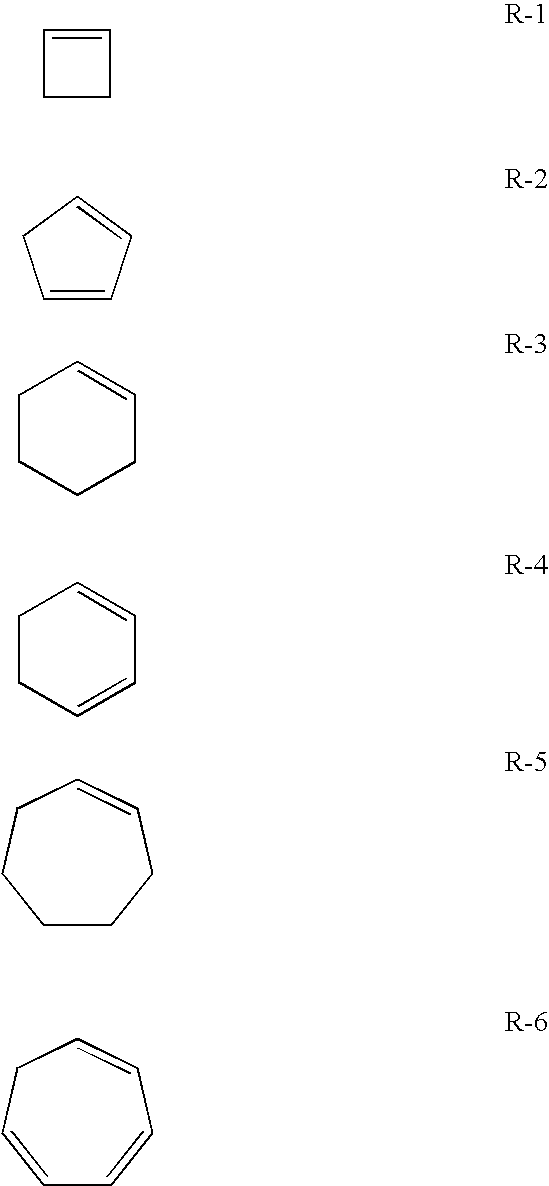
C1=CCC1.C1=CC=CC1.C1CCCC=C1.C1CC=CC=C1.C1CCC=CCC1.C1=CCC=CC=C1
